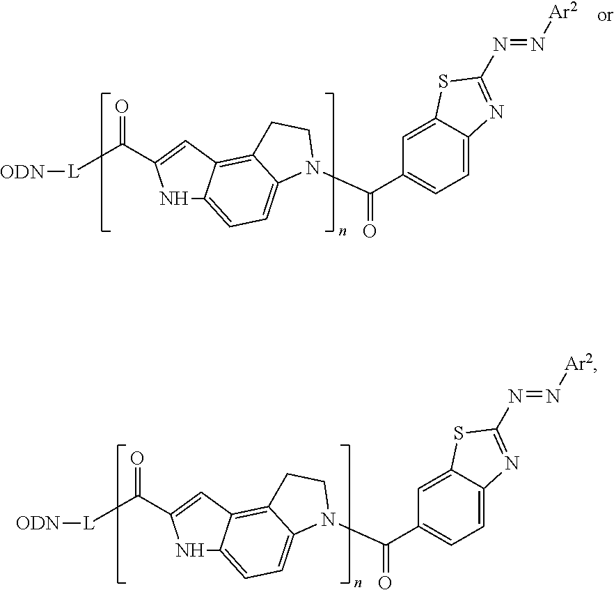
N1C2=CC=C3C(=C2C=C1C(=O)[L][ODN])CCN3C(=O)C1=CC=C2C(=C1)SC(N=N[Ar2])=N2.N1C2=CC=C3C(=C2C=C1C(=O)[L][ODN])CCN3C(=O)C1=CC=C2C(=C1)SC(N=N[Ar2])=N2
